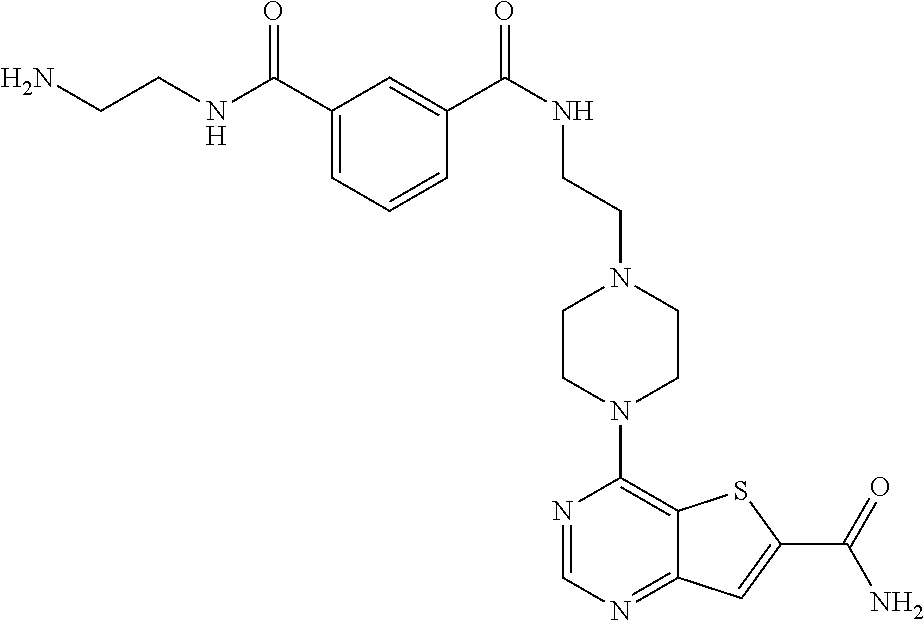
N1=CN=C2C(=C1N1CCN(CCNC(C3=CC(C(NCCN)=O)=CC=C3)=O)CC1)SC(C(=O)N)=C2
